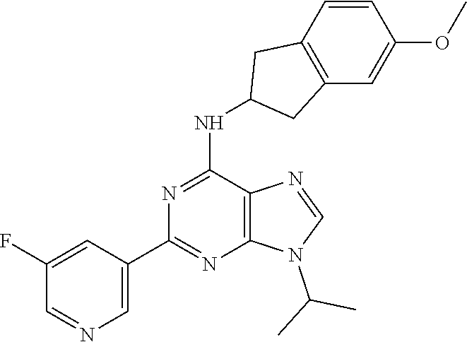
C1=C(C2=NC3=C(C(NC4CC5=C(C4)C=CC(OC)=C5)=N2)N=CN3C(C)C)C=C(F)C=N1
